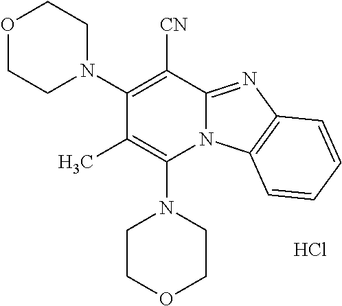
Cl.C1COCCN1C1=C(C)C(N2CCOCC2)=C([CN])C2=NC3=C(N12)C=CC=C3
